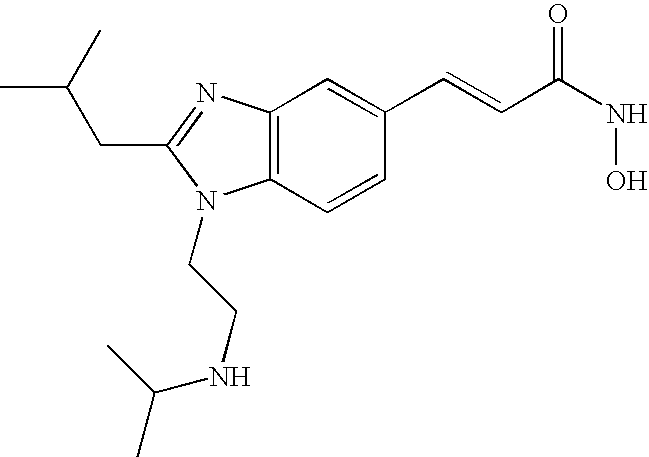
C12=C(C=CC(C=CC(=O)NO)=C1)N(CCNC(C)C)C(CC(C)C)=N2
